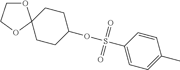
C1=CC(S(OC2CCC3(CC2)OCCO3)(=O)=O)=CC=C1C
